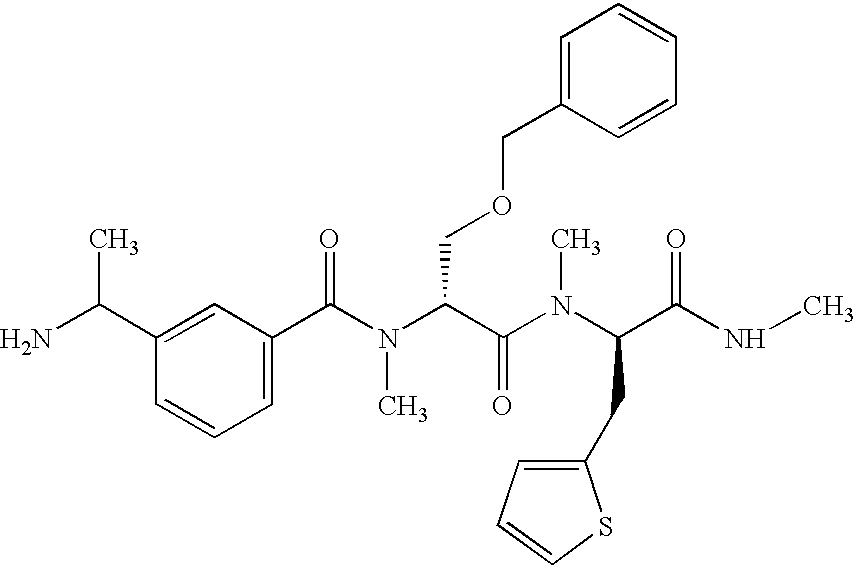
NC(C1=CC(C(N(C(C(N(C(C(NC)=O)CC2=CC=CS2)C)=O)COCC2=CC=CC=C2)C)=O)=CC=C1)C
